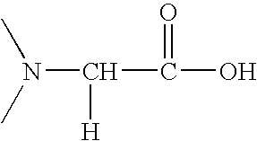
N(C([H])C(=O)O)(C)C
